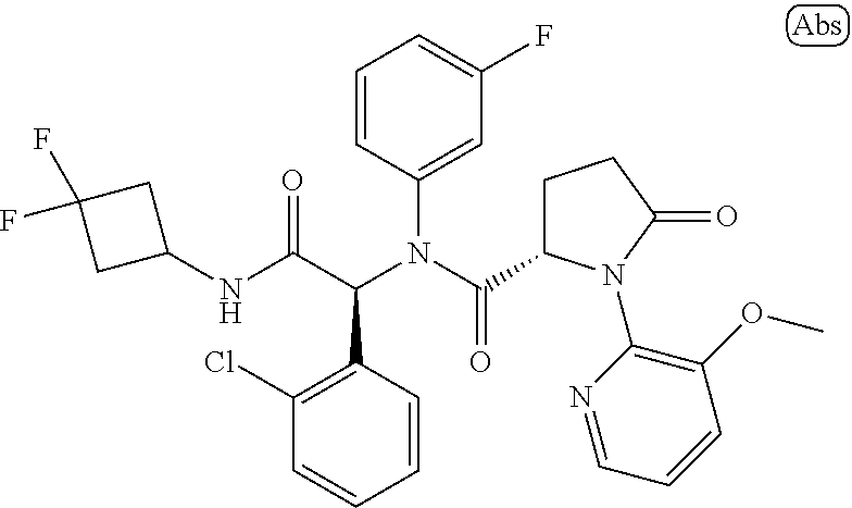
C1=CC(C(C(NC2CC(F)(F)C2)=O)N(C(=O)C2CCC(=O)N2C2=C(OC)C=CC=N2)C2=CC(F)=CC=C2)=C(Cl)C=C1
